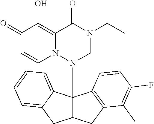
C1(=O)C=CN2C(=C1O)C(=O)N(CC)CN2C12C(CC3=C1C=CC(F)=C3C)CC1=CC=CC=C21
